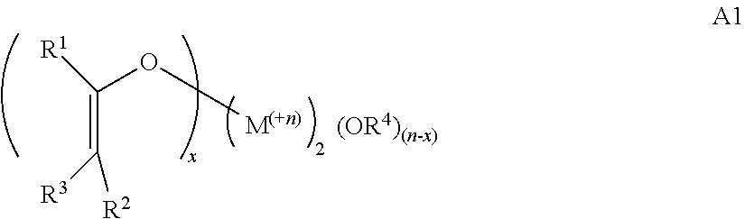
C(=C([R3])[R2])([R1])O[M(+n)].[(OR4)(n-x)]
